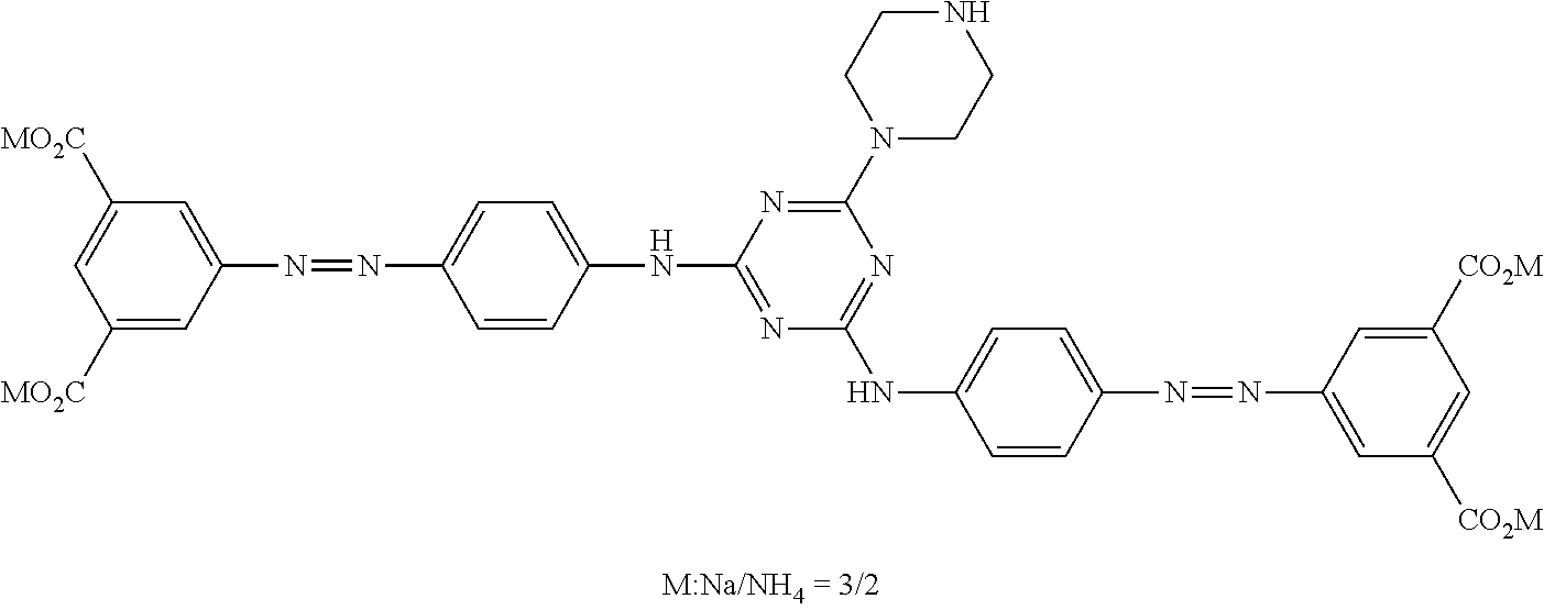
C1([MO2C])=CC([MO2C])=CC(N=NC2=CC=C(NC3=NC(NC4=CC=C(N=NC5=CC([CO2M])=CC([CO2M])=C5)C=C4)=NC(N4CCNCC4)=N3)C=C2)=C1
